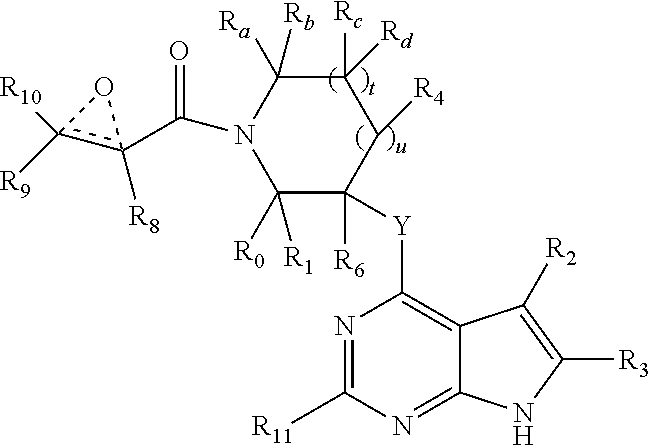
C1([R0])([R1])C([R6])([Y]C2=C3C(=NC([R11])=N2)NC([R3])=C3[R2])C([R4])C([Rc])([Rd])C([Ra])([Rb])N1C(c1([R8])c([R9])([R10])O1)=O
